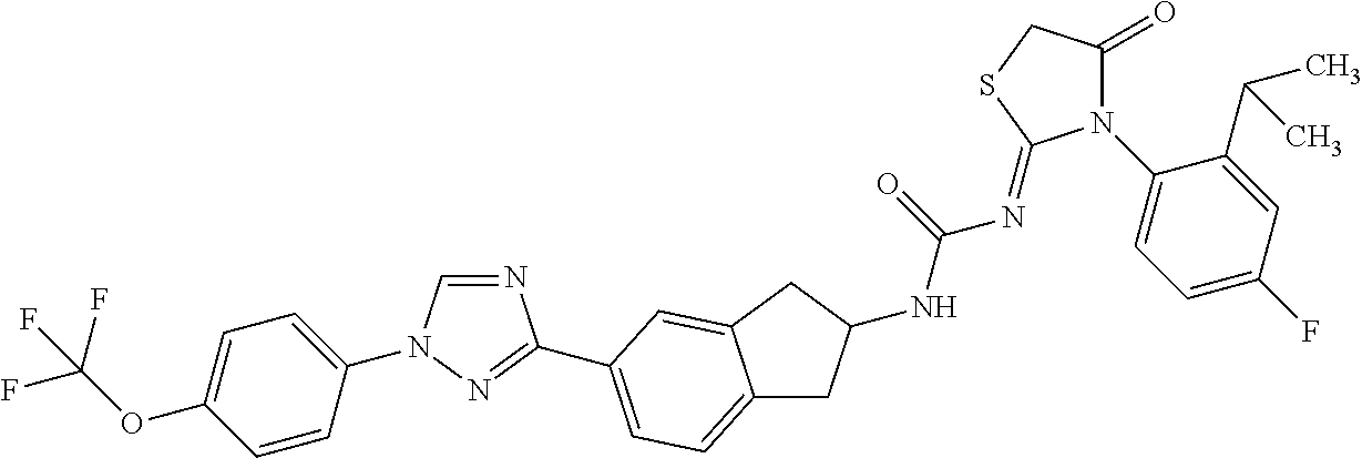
C1=CC(N2C=NC(C3=CC=C4CC(NC(=O)N=C5N(C6=CC=C(F)C=C6C(C)C)C(=O)CS5)CC4=C3)=N2)=CC=C1OC(F)(F)F
